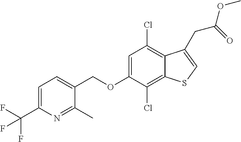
C12=C(Cl)C(OCC3=CC=C(C(F)(F)F)N=C3C)=CC(Cl)=C1C(CC(OC)=O)=CS2
